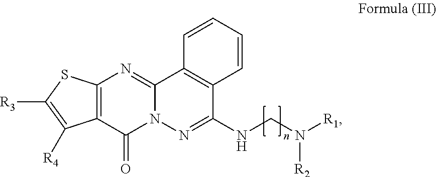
C12=C(C(=O)N3C(=N1)C1=C(C(NCN([R2])[R1])=N3)C=CC=C1)C([R4])=C([R3])S2
